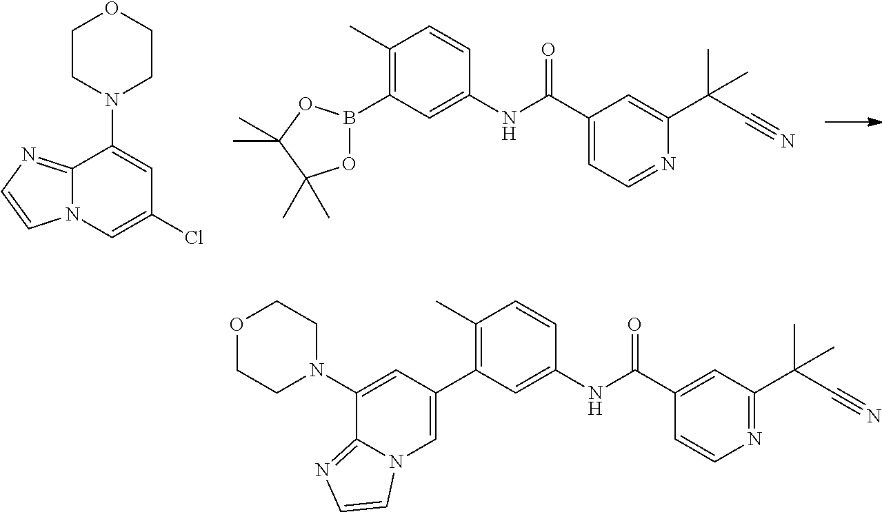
C12=NC=CN1C=C(Cl)C=C2N1CCOCC1.C1(C)=C(B2OC(C)(C)C(C)(C)O2)C=C(NC(C2=CC=NC(C(C#N)(C)C)=C2)=O)C=C1.C1(C2=CN3C(=NC=C3)C(N3CCOCC3)=C2)=C(C)C=CC(NC(=O)C2=CC(C(C#N)(C)C)=NC=C2)=C1
